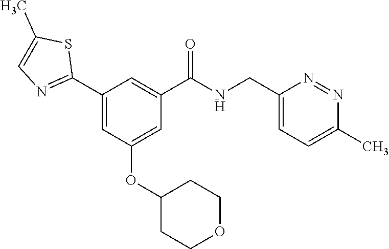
C1(C2=NC=C(C)S2)=CC(OC2CCOCC2)=CC(C(NCC2=CC=C(C)N=N2)=O)=C1
